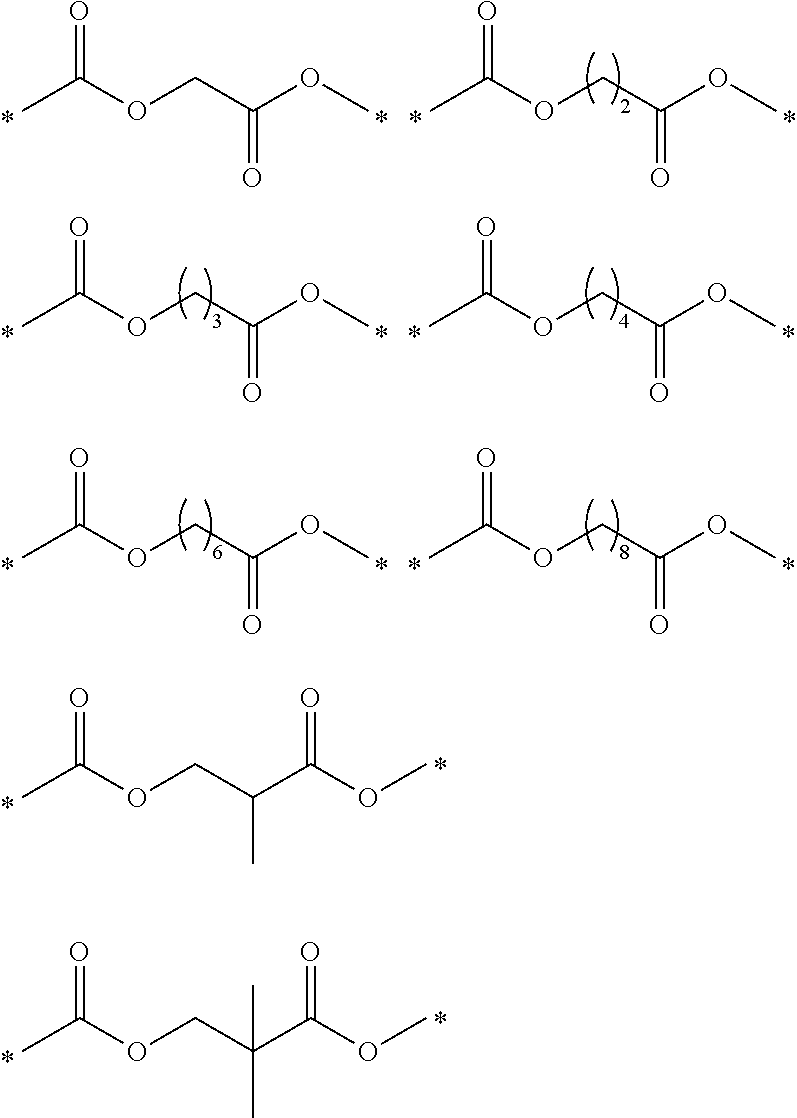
O=C(OCC(OC)=O)C.O=C(OCC(OC)=O)C.O=C(OCC(OC)=O)C.O=C(OCC(OC)=O)C.O=C(OCC(OC)=O)C.O=C(OCC(OC)=O)C.O=C(OCC(C(OC)=O)C)C.O=C(OCC(C(OC)=O)(C)C)C
